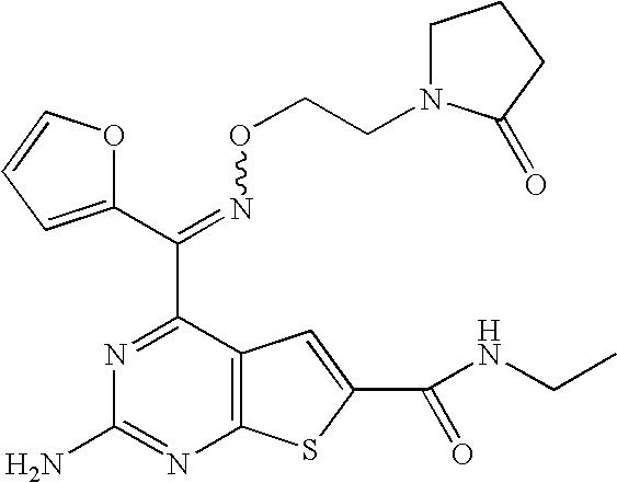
C(=NOCCN1CCCC1=O)(C1=NC(N)=NC2=C1C=C(C(NCC)=O)S2)C1=CC=CO1
